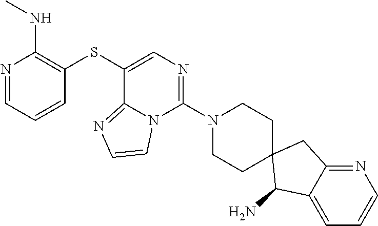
C1=CC=NC(NC)=C1SC1=CN=C(N2CCC3(CC2)C(N)C2=CC=CN=C2C3)N2C1=NC=C2
